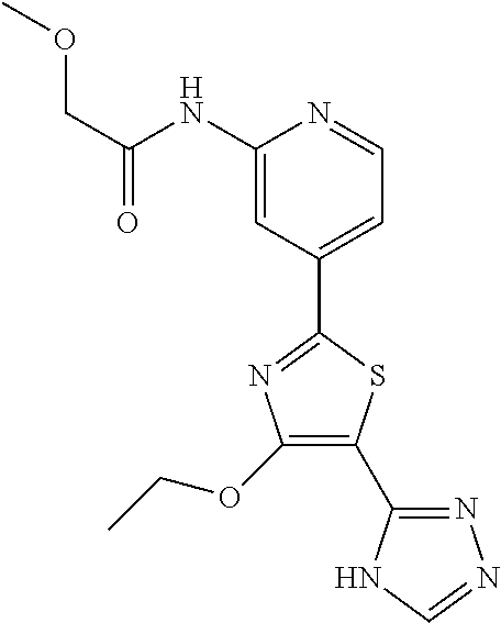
C1=NN=C(C2=C(OCC)N=C(C3=CC=NC(NC(COC)=O)=C3)S2)N1
